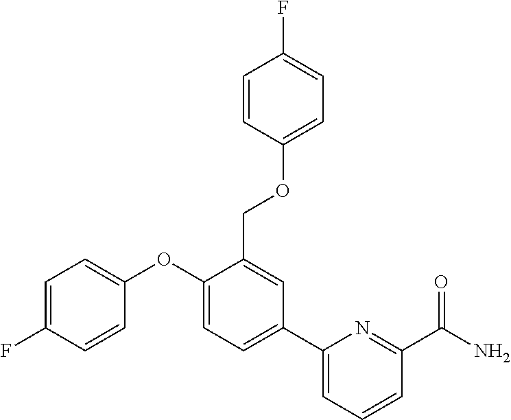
C1=C(F)C=CC(OC2=CC=C(C3=CC=CC(C(N)=O)=N3)C=C2COC2=CC=C(F)C=C2)=C1
